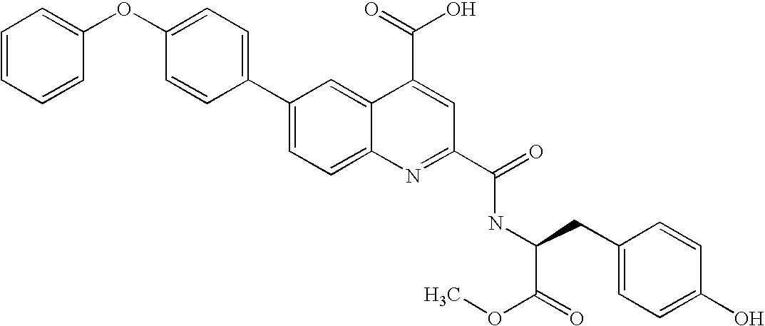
C1=C(OC2=CC=CC=C2)C=CC(C2=CC=C3C(=C2)C(C(=O)O)=CC(C(=O)NC(C(=O)OC)CC2=CC=C(O)C=C2)=N3)=C1
